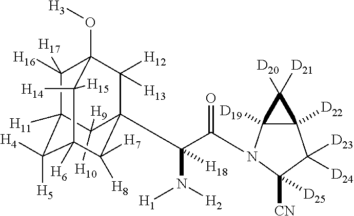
C1([H16])([H17])C2([H11])C([H5])([H4])C3([H6])C([H14])([H15])C1(O[H3])C([H12])([H13])C(C(N([H1])[H2])(C(=O)N1C4([D19])C([D22])(C([D23])([D24])C1([D25])[CN])C4([D20])[D21])[H18])(C2([H9])[H10])C3([H8])[H7]
